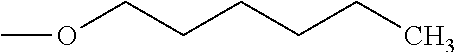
C(OC)CCCCC
